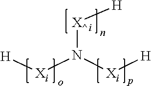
[H][Xi]N([Xi][H])[X^][H]
